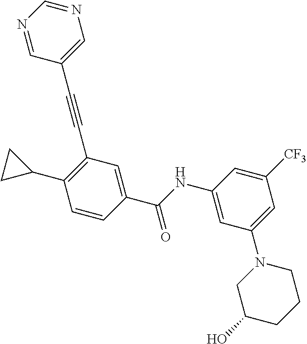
C(C1=CC(C#CC2=CN=CN=C2)=C(C2CC2)C=C1)(NC1=CC(N2CC(O)CCC2)=CC([CF3])=C1)=O
